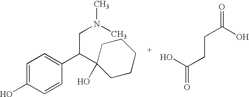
C1=C(O)C=CC(C(C2(O)CCCCC2)CN(C)C)=C1.C(CC(O)=O)C(O)=O
